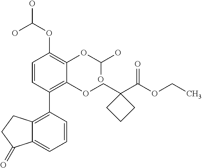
C1=CC(C2=C3C(=CC=C2)C(=O)CC3)=C(OCC2(C(OCC)=O)CCC2)C(OC(O)O)=C1OC(O)O
